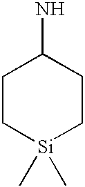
C1C[Si](C)(C)CCC1N
